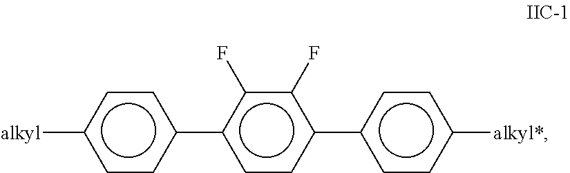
c1([alkyl])ccc(-c2ccc(-c3ccc([alkyl*])cc3)c(F)c2F)cc1
